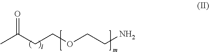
CC(CCOCCN)=O
